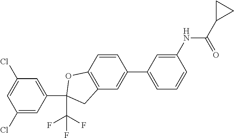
C1=CC2=C(C=C1C1=CC=CC(NC(=O)C3CC3)=C1)CC(C(F)(F)F)(C1=CC(Cl)=CC(Cl)=C1)O2
